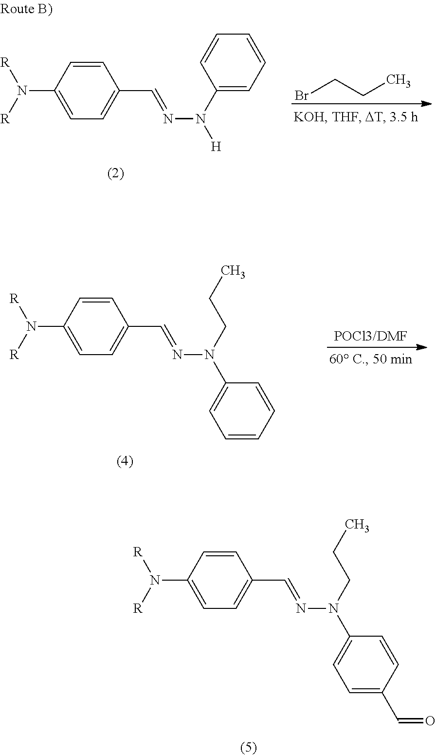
C1=CC(N([R])[R])=CC=C1C=NN(C1=CC=CC=C1)CCC.C1=CC(N([R])[R])=CC=C1C=NN(C1=CC=C(C=O)C=C1)CCC.C1=CC(N([R])[R])=CC=C1C=NN([H])C1=CC=CC=C1.BrCCC
